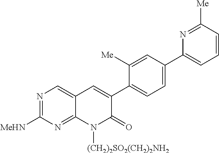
N1=C([MeHN])N=C2C(=C1)C=C(C1=CC=C(C3=CC=CC([Me])=N3)C=C1[Me])C(=O)N2[(CH2)2SO2(CH2)2NH2]
